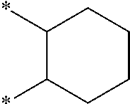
C1(*)C(*)CCCC1
